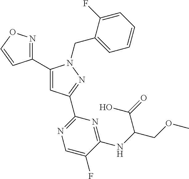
C1(C2=CC(C3=NC=C(F)C(NC(C(=O)O)COC)=N3)=NN2CC2=CC=CC=C2F)=NOC=C1
